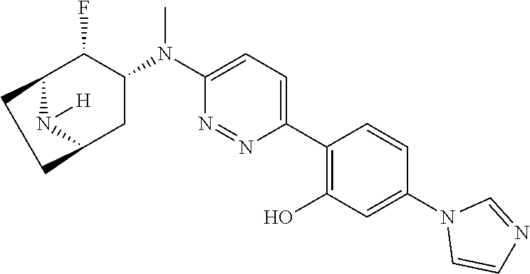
C12N([H])C(CC(N(C3=CC=C(C4=C(O)C=C(N5C=CN=C5)C=C4)N=N3)C)C1F)CC2
